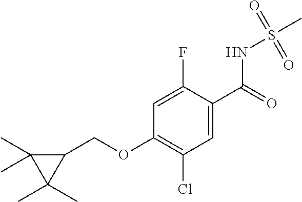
C1(OCC2C(C)(C)C2(C)C)=C(Cl)C=C(C(=O)NS(C)(=O)=O)C(F)=C1
